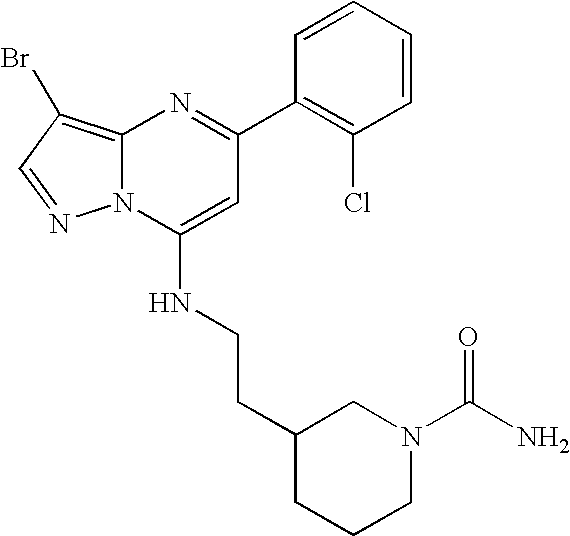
C1(C2=NC3=C(Br)C=NN3C(NCCC3CCCN(C(N)=O)C3)=C2)=C(Cl)C=CC=C1
